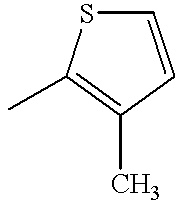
C1=CC(C)=C(C)S1
